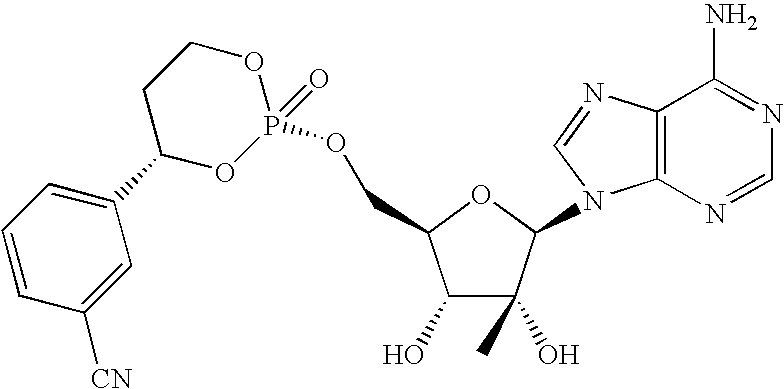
C1(O)C(O)(C)C(N2C3=C(N=C2)C(N)=NC=N3)OC1COP1(=O)OCCC(C2=CC=CC([CN])=C2)O1
